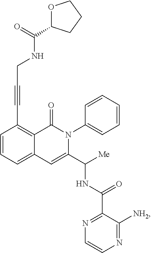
C1=CC=C2C(=C1C#CCNC(C1OCCC1)=O)C(=O)N(C1=CC=CC=C1)C(C([Me])NC(C1=NC=CN=C1[NH2])=O)=C2
